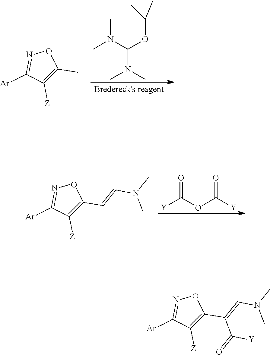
CN(C(OC(C)(C)C)N(C)C)C.C1([Z])=C(C)ON=C1[Ar].[Y]C(OC([Y])=O)=O.C1([Z])=C(C=CN(C)C)ON=C1[Ar].C1([Z])=C(C(=CN(C)C)C(=O)[Y])ON=C1[Ar]
